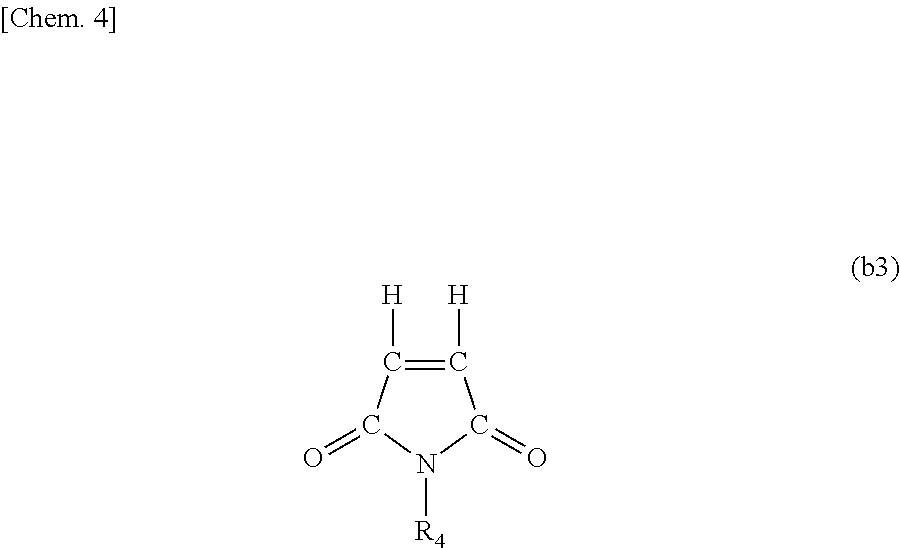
C1([H])=C([H])C(=O)N([R4])C1=O
